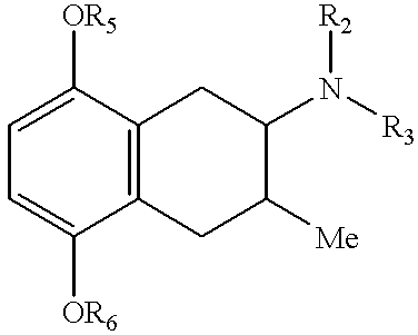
C1([OR5])=CC=C([OR6])C2=C1CC(N([R3])[R2])C([Me])C2
